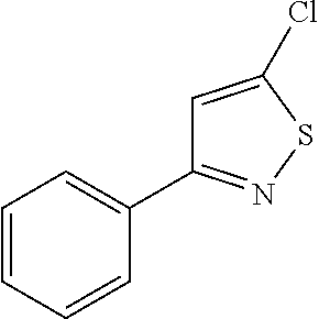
C1=CC=CC(C2=NSC(Cl)=C2)=C1
